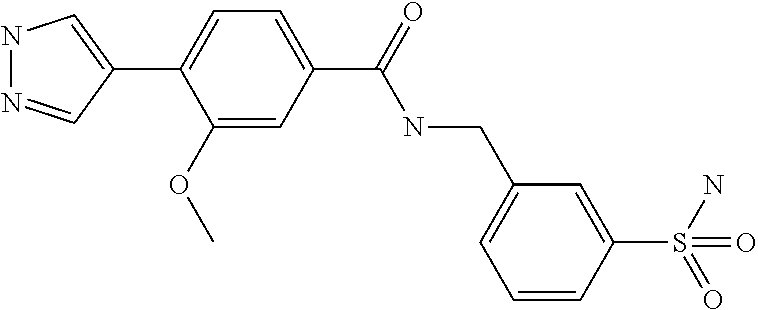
C1(C2=CNN=C2)=CC=C(C(=O)NCC2=CC=CC(S(N)(=O)=O)=C2)C=C1OC
